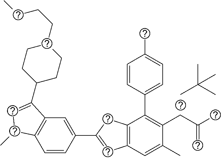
C1=CC(C2=CC3=C(C2)C(C2=CC=C(C)C=C2)=C(CC(C)=C)C(C)=C3)=CC2=C1C(C)C=C2C1CCC(CCCC)CC1.CC(C)(C)C
